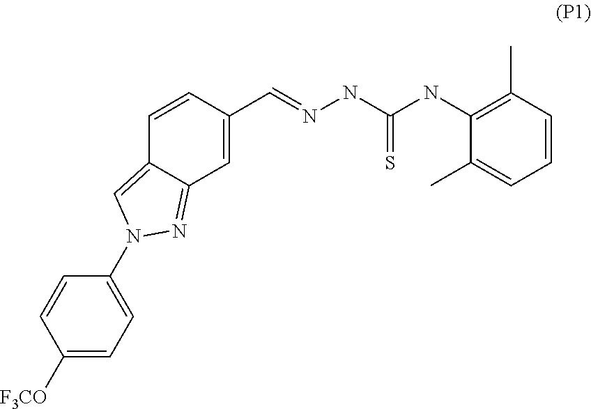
C1=CC2=CN(C3=CC=C([F3CO])C=C3)N=C2C=C1C=NNC(NC1=C(C)C=CC=C1C)=S
